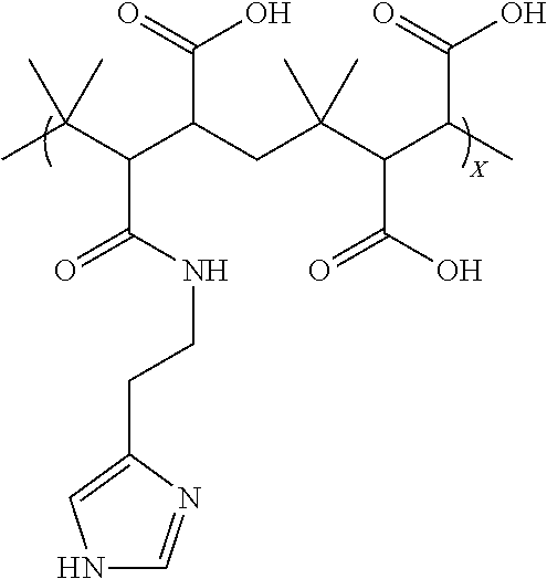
CC(C(C(CC(C(C(C)C(=O)O)C(O)=O)(C)C)C(=O)O)C(NCCC1=CNC=N1)=O)(C)C
